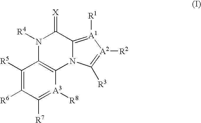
N1([R4])C2=C(N3C(=[A1]([R1])[A2]([R2])=C3[R3])C1=[X])[A3]([R8])=C([R7])C([R6])=C2[R5]
